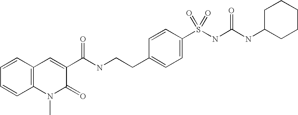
C1=CC=CC2=C1C=C(C(NCCC1=CC=C(S(NC(NC3CCCCC3)=O)(=O)=O)C=C1)=O)C(=O)N2C
